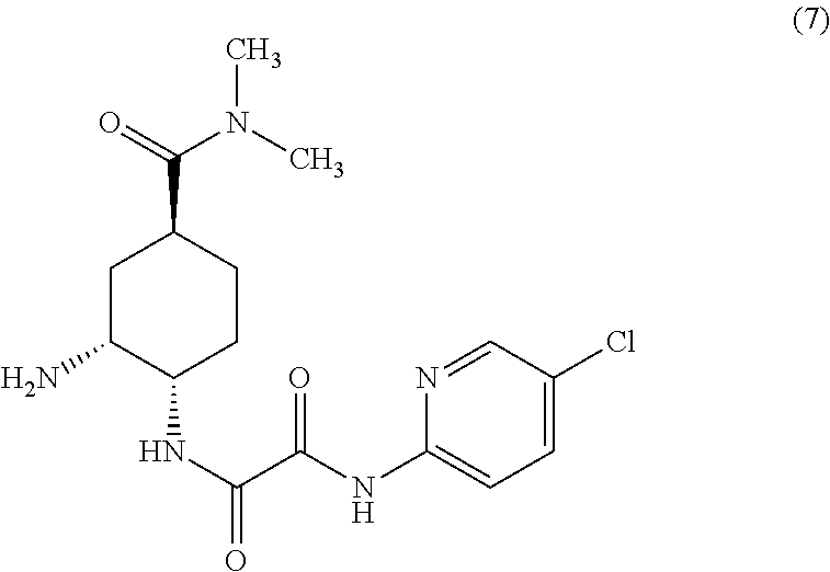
C1=C(Cl)C=NC(NC(C(NC2CCC(C(N(C)C)=O)CC2N)=O)=O)=C1
